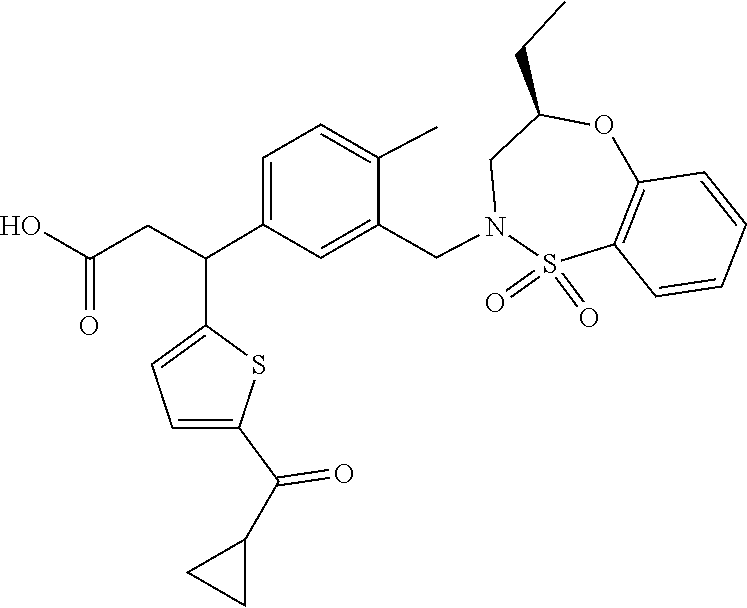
S1(=O)(=O)C2=C(C=CC=C2)OC(CC)CN1CC1=CC(C(C2=CC=C(C(=O)C3CC3)S2)CC(=O)O)=CC=C1C
